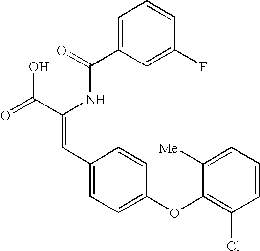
C(=O)(NC(C(=O)O)=CC1=CC=C(OC2=C(Cl)C=CC=C2[Me])C=C1)C1=CC=CC(F)=C1
